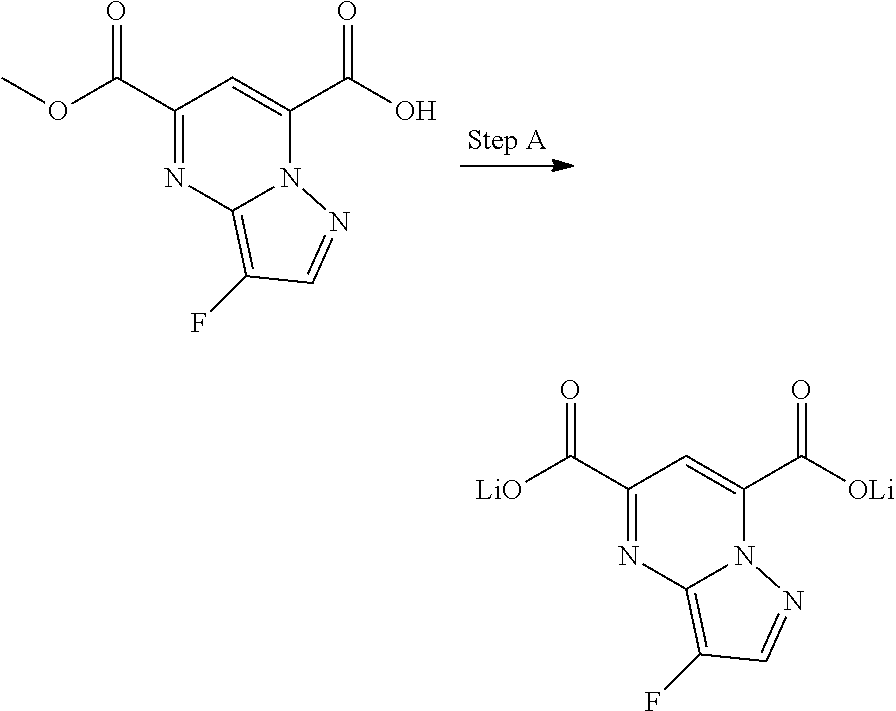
C1(C(OC)=O)=NC2=C(F)C=NN2C(C(O)=O)=C1.C1(C([LiO])=O)=NC2=C(F)C=NN2C(C([OLi])=O)=C1
